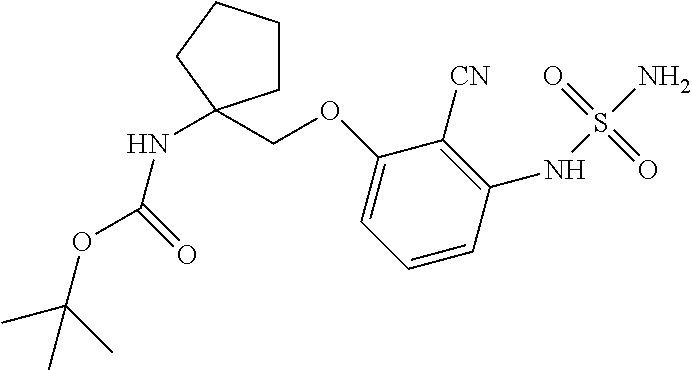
N(C(OC(C)(C)C)=O)C1(COC2=CC=CC(NS(N)(=O)=O)=C2[CN])CCCC1
